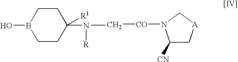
C1([CN])C[A]CN1[CO]C.CN(C1([R1])CCB(O)CC1)[R]
